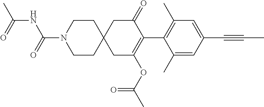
C1(C)=CC(C#CC)=CC(C)=C1C1=C(OC(C)=O)CC2(CC1=O)CCN(C(=O)NC(=O)C)CC2
